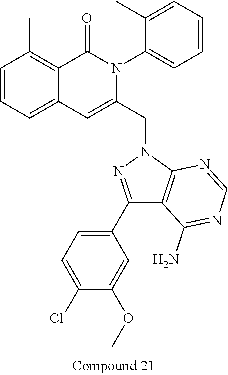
C1=CC=C2C(=C1C)C(=O)N(C1=CC=CC=C1C)C(CN1N=C(C3=CC=C(Cl)C(OC)=C3)C3=C1N=CN=C3N)=C2
